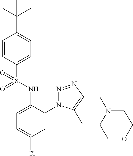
C1=CC(S(NC2=CC=C(Cl)C=C2N2N=NC(CN3CCOCC3)=C2C)(=O)=O)=CC=C1C(C)(C)C
